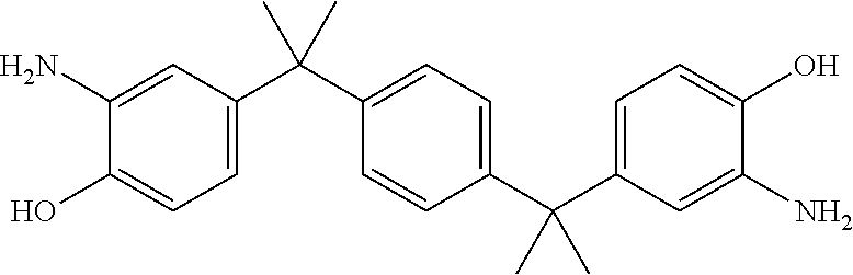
C1=C(C(C2=CC=C(C(C3=CC=C(O)C(N)=C3)(C)C)C=C2)(C)C)C=C(N)C(O)=C1
